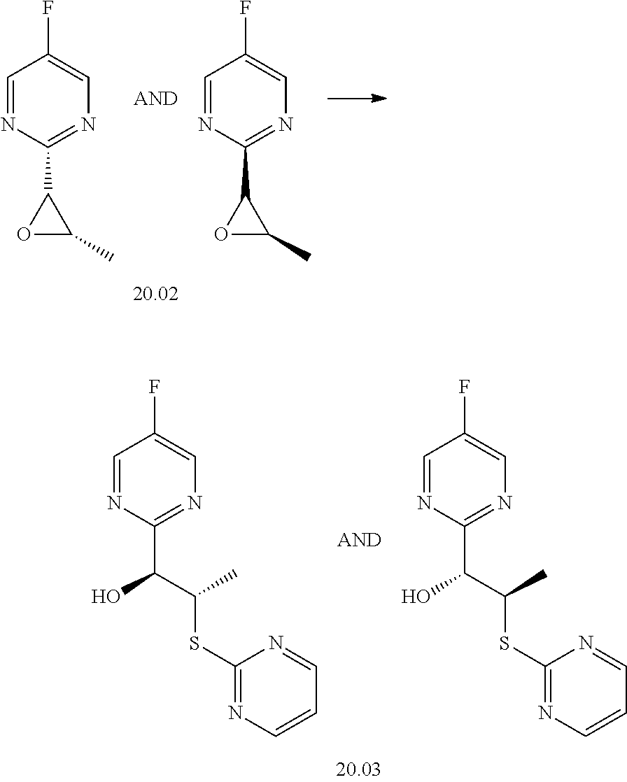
C1=NC(C2OC2C)=NC=C1F.C1=NC(C2OC2C)=NC=C1F.C1=NC(C(C(C)SC2=NC=CC=N2)O)=NC=C1F.C1=NC(C(C(C)SC2=NC=CC=N2)O)=NC=C1F
